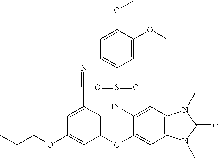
C(COC1=CC(OC2=CC3=C(C=C2NS(C2=CC=C(OC)C(OC)=C2)(=O)=O)N(C)C(=O)N3C)=CC(C#N)=C1)C
